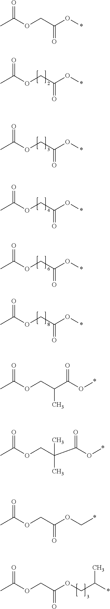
CC(OCC(O*)=O)=O.CC(OCC(O*)=O)=O.CC(OCC(O*)=O)=O.CC(OCC(O*)=O)=O.CC(OCC(O*)=O)=O.CC(OCC(=O)OCC(*)C)=O.CC(OCC(O*)=O)=O.CC(OCC(C)C(=O)O*)=O.CC(OCC(C)(C(=O)O*)C)=O.CC(OCC(=O)OC*)=O
